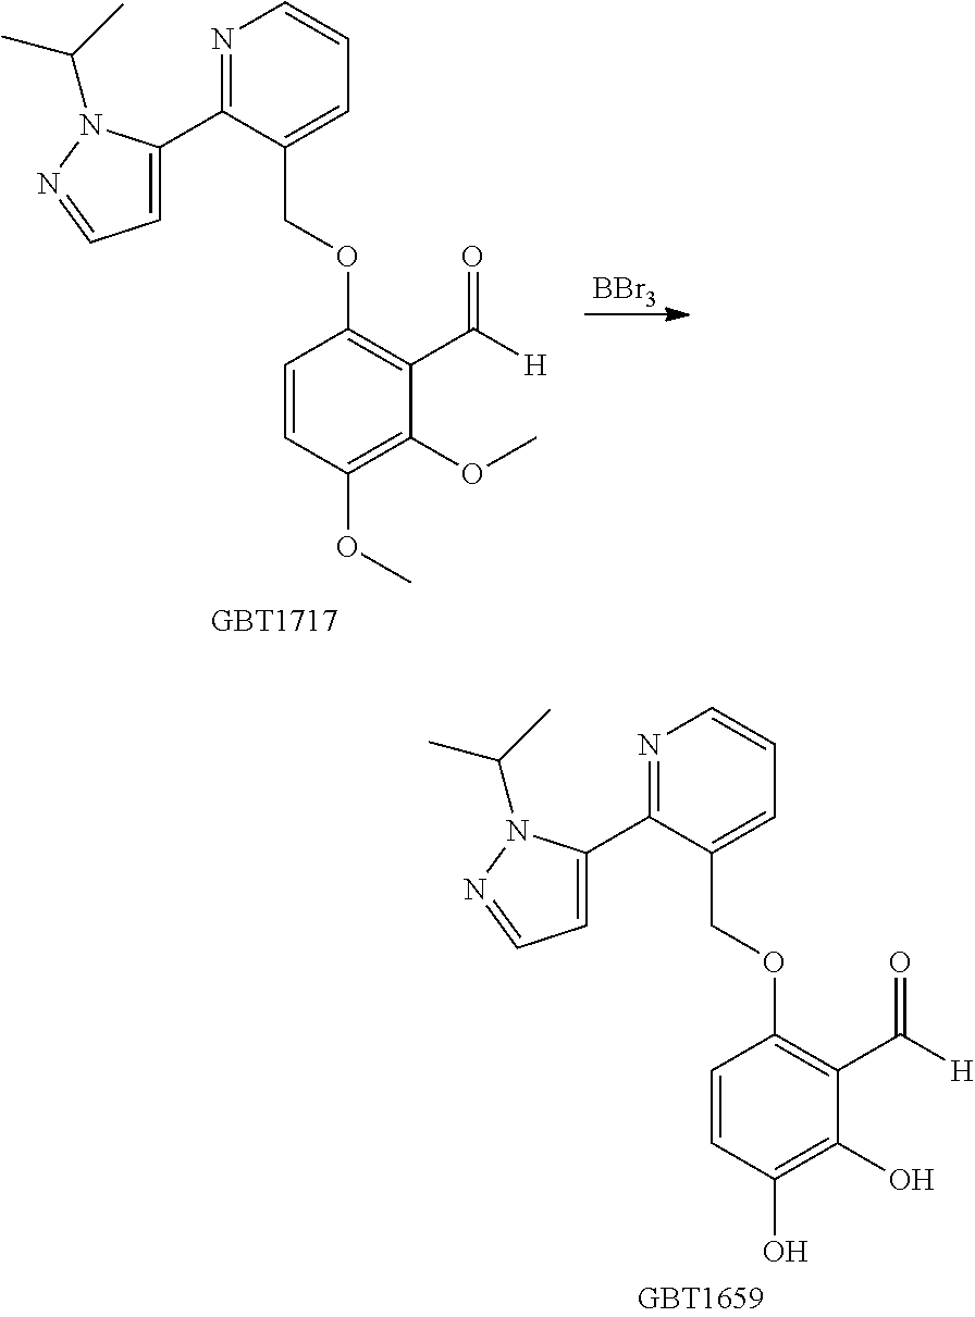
N1=C(C2=CC=NN2C(C)C)C(COC2=C(C([H])=O)C(O)=C(O)C=C2)=CC=C1.N1=C(C2=CC=NN2C(C)C)C(COC2=C(C([H])=O)C(OC)=C(OC)C=C2)=CC=C1.[BBr3]
